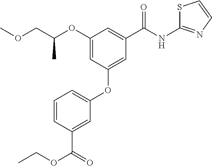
C1(OC(COC)C)=CC(OC2=CC=CC(C(=O)OCC)=C2)=CC(C(=O)NC2=NC=CS2)=C1
